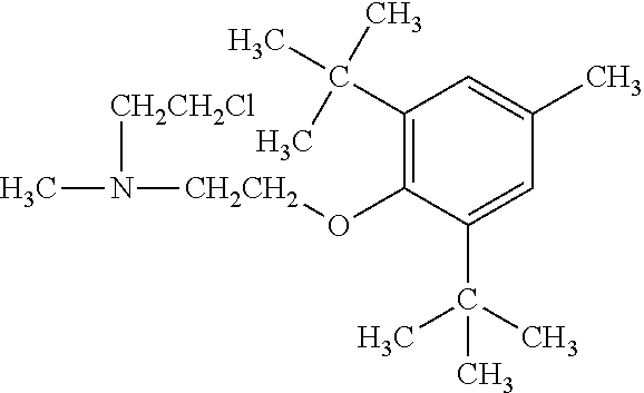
CN([CH2CH2]OC1=C(C(C)(C)C)C=C(C)C=C1C(C)(C)C)[CH2CH2Cl]
